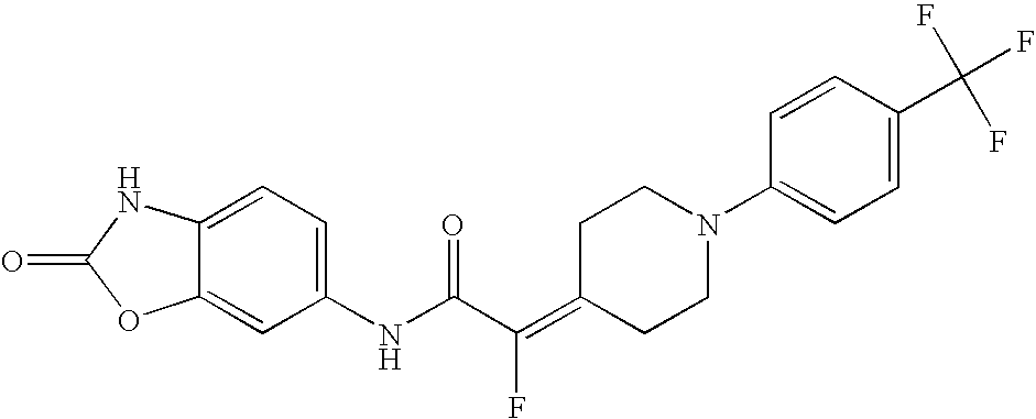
C1(NC(C(=C2CCN(C3=CC=C(C(F)(F)F)C=C3)CC2)F)=O)=CC=C2C(=C1)OC(=O)N2
